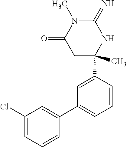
C1(C2(C)NC(=N)N(C)C(=O)C2)=CC(C2=CC(Cl)=CC=C2)=CC=C1
